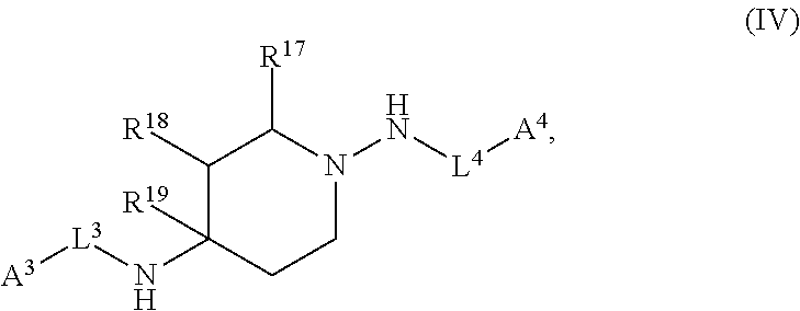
C1([R18])C(N[L3][A3])([R19])CCN(N[L4][A4])C1[R17]
